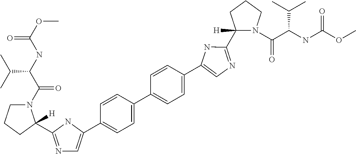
C1N(C(C(NC(OC)=O)C(C)C)=O)C(C2=NC=C(C3=CC=C(C4=CC=C(C5=CN=C(C6([H])N(C(C(NC(OC)=O)C(C)C)=O)CCC6)N5)C=C4)C=C3)N2)([H])CC1
